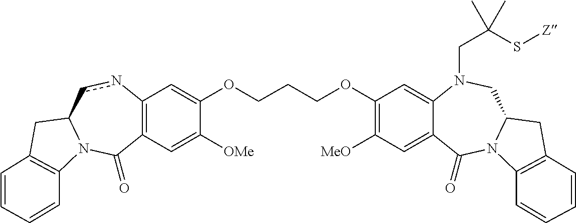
C12=C(C=C([OMe])C(OCCCOC3=C([MeO])C=C4C(=C3)N(CC(S[Z])(C)C)CC3N(C4=O)C4=C(C3)C=CC=C4)=C1)C(=O)N1C(cn2)CC2=C1C=CC=C2
